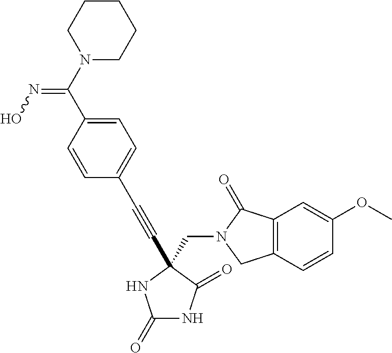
C1(=O)NC(=O)C(CN2C(=O)C3=C(C2)C=CC(OC)=C3)(C#CC2=CC=C(C(N3CCCCC3)=NO)C=C2)N1
